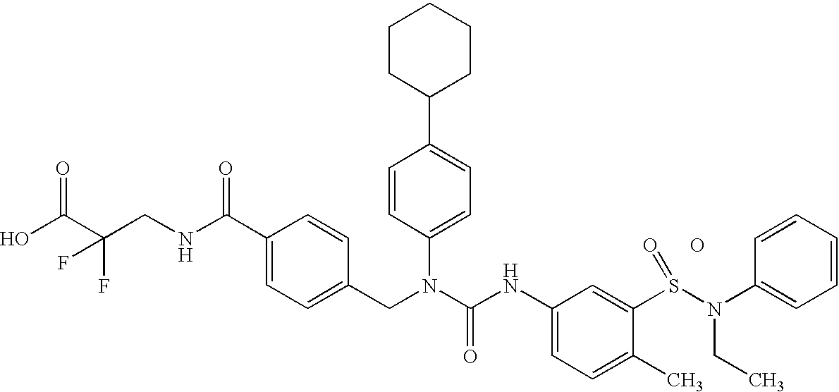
OC(C(CNC(C1=CC=C(CN(C(NC2=CC=C(C)C(S(N(C3=CC=CC=C3)CC)=O)=C2)=O)C2=CC=C(C3CCCCC3)C=C2)C=C1)=O)(F)F)=O.O
